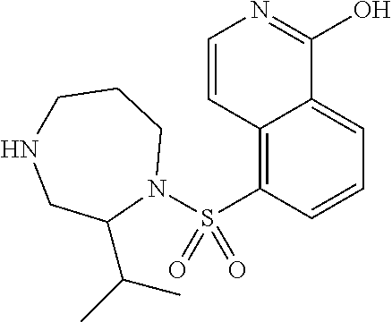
C12=C(S(N3CCCNCC3C(C)C)(=O)=O)C=CC=C1C(O)=NC=C2
